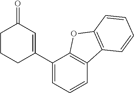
C1CCC(C2=CC=CC3=C2OC2=C3C=CC=C2)=CC1=O
